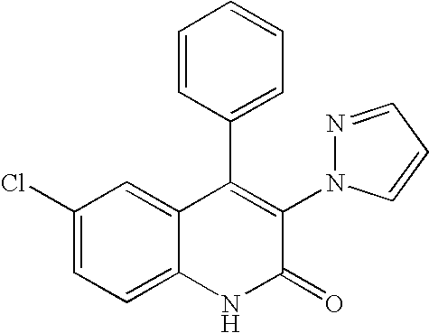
C1(Cl)=CC=C2C(=C1)C(C1=CC=CC=C1)=C(N1N=CC=C1)C(=O)N2
